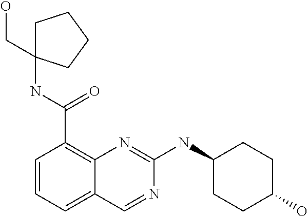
C1=CC=C2C(=C1C(NC1(CO)CCCC1)=O)N=C(NC1CCC(O)CC1)N=C2
